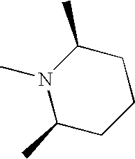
N1(C)C(C)CCCC1C
